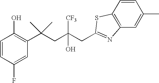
C1(F)=CC(C(CC(CC2=NC3=C(S2)C=CC(C)=C3)(O)[CF3])(C)C)=C(O)C=C1
